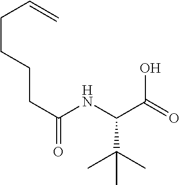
C(C(NC(C(=O)O)C(C)(C)C)=O)CCCC=C
